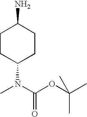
C1CC(N(C(=O)OC(C)(C)C)C)CCC1N
